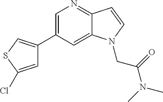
C1=C(C2=CSC(Cl)=C2)C=C2C(=N1)C=CN2CC(N(C)C)=O
